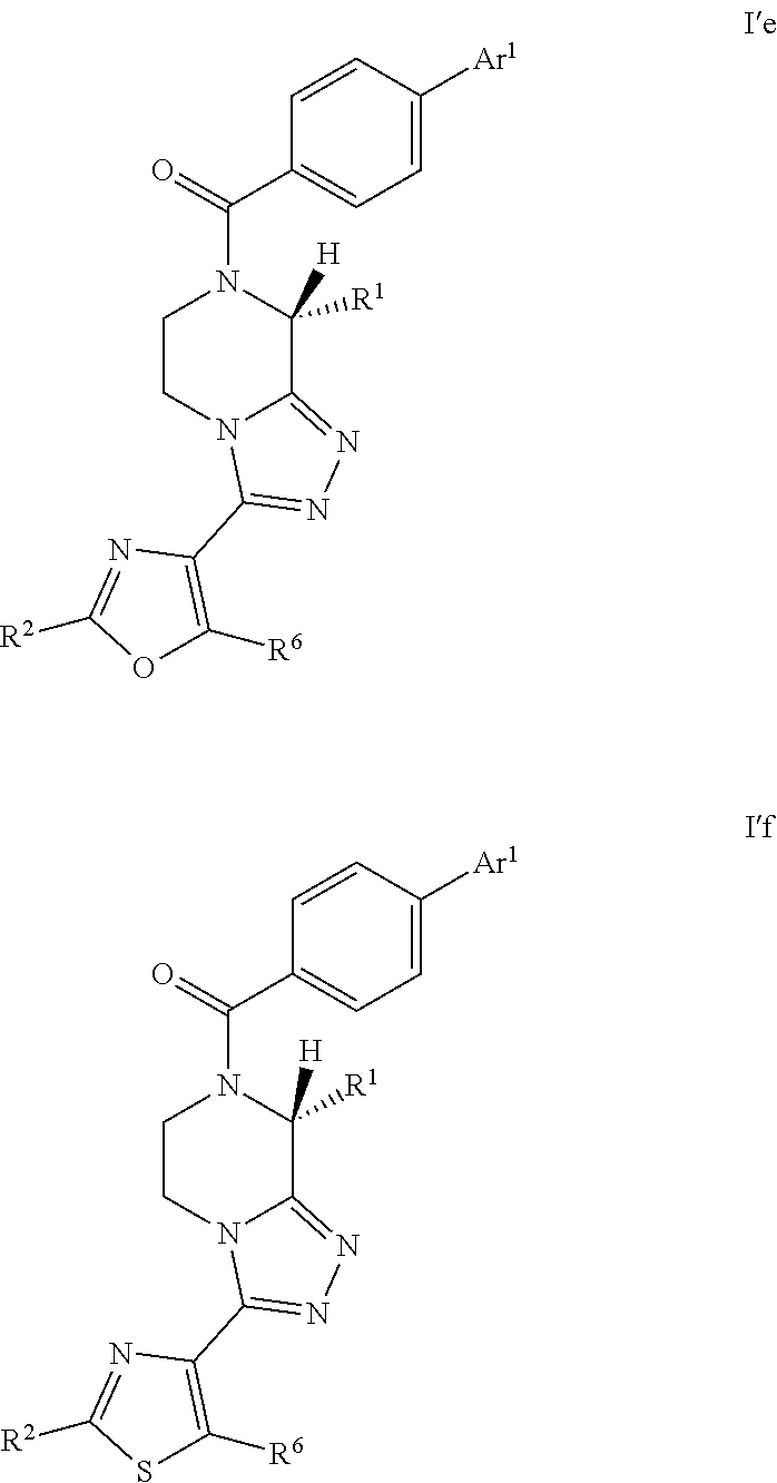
C1CN2C(=NN=C2C2=C([R6])OC([R2])=N2)C([H])([R1])N1C(=O)C1=CC=C([Ar1])C=C1.C1CN2C(=NN=C2C2=C([R6])SC([R2])=N2)C([R1])([H])N1C(=O)C1=CC=C([Ar1])C=C1
